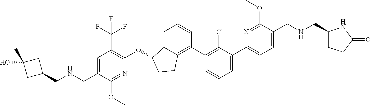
C(C1=CC(C(F)(F)F)=C(OC2C3=CC=CC(C4=C(Cl)C(C5=CC=C(CNCC6CCC(=O)N6)C(OC)=N5)=CC=C4)=C3CC2)N=C1OC)NCC1CC(C)(O)C1
